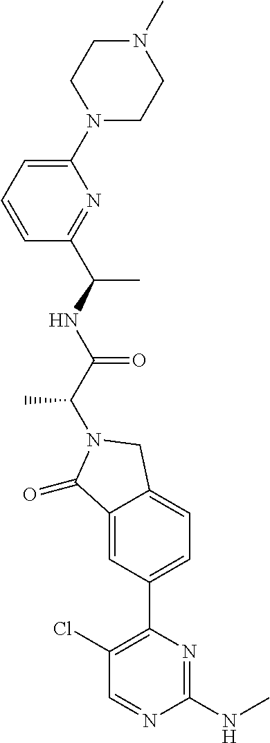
C1(=O)C2=CC(C3=C(Cl)C=NC(NC)=N3)=CC=C2CN1C(C(=O)NC(C)C1=NC(N2CCN(C)CC2)=CC=C1)C
